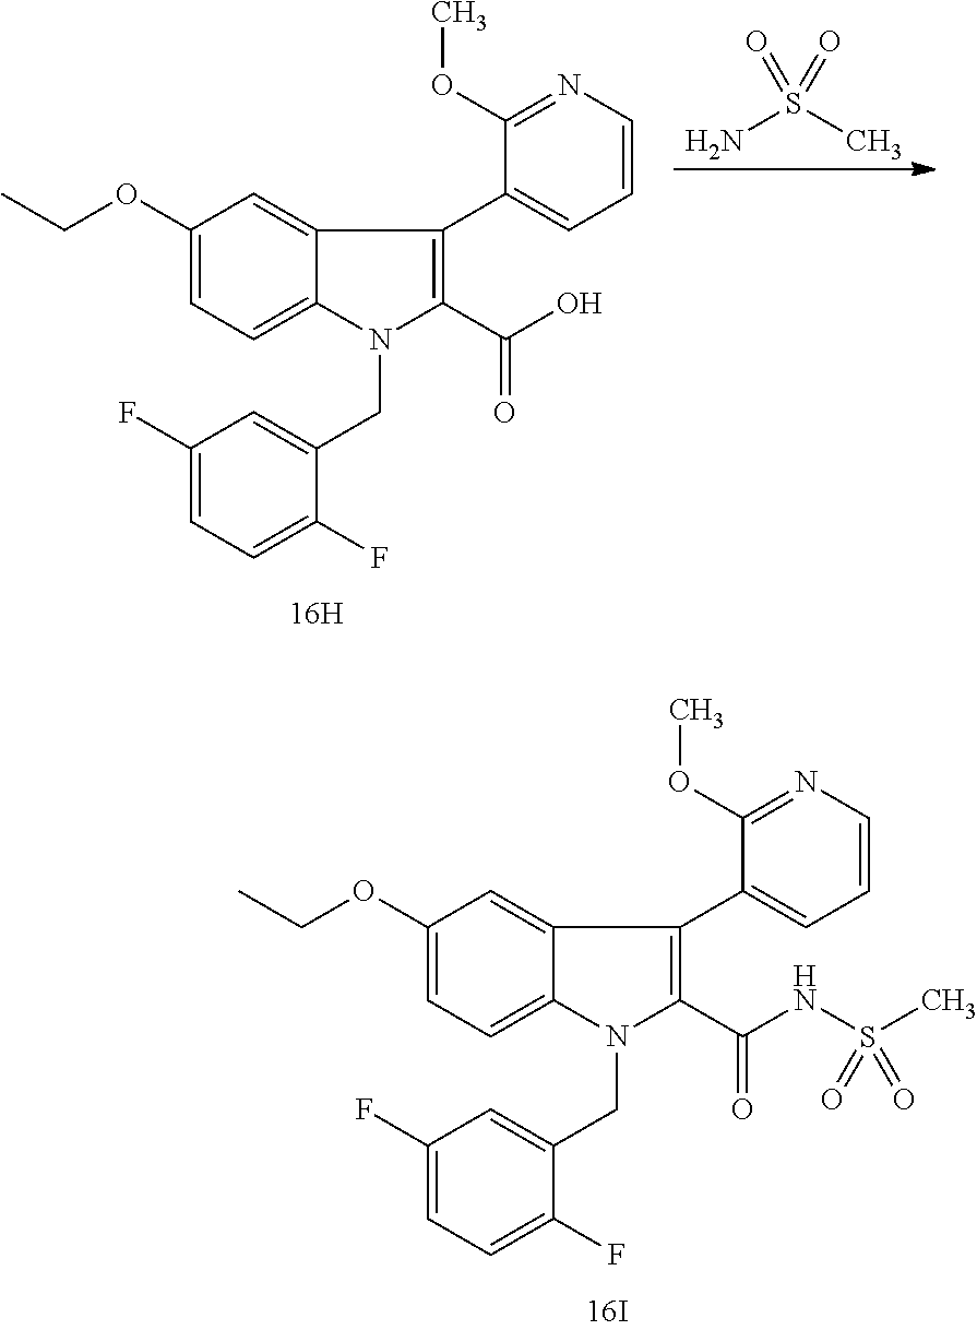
O(C1=CC=C2C(=C1)C(C1=CC=CN=C1OC)=C(C(NS(C)(=O)=O)=O)N2CC1=CC(F)=CC=C1F)CC.O(C1=CC=C2C(=C1)C(C1=CC=CN=C1OC)=C(C(O)=O)N2CC1=CC(F)=CC=C1F)CC.NS(C)(=O)=O
